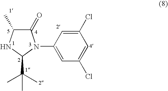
C1(=O)C(C)NC(C(C)(C)C)N1C1=CC(Cl)=CC(Cl)=C1
